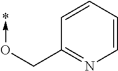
C1=CC=CN=C1CO->*
